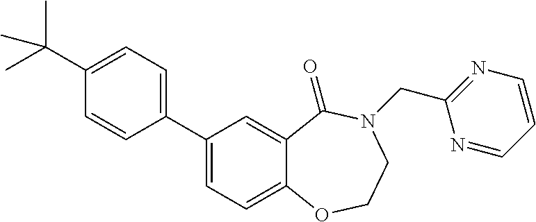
C1(C2=CC=C(C(C)(C)C)C=C2)=CC=C2C(=C1)C(=O)N(CC1=NC=CC=N1)CCO2
